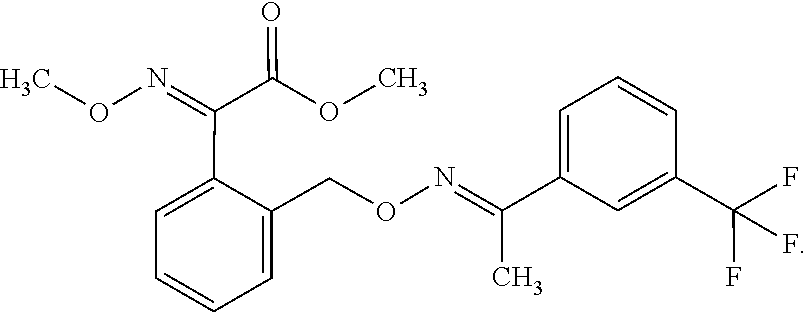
C1=CC=C(C(C)=NOCC2=CC=CC=C2C(=NOC)C(=O)OC)C=C1C(F)(F)F
